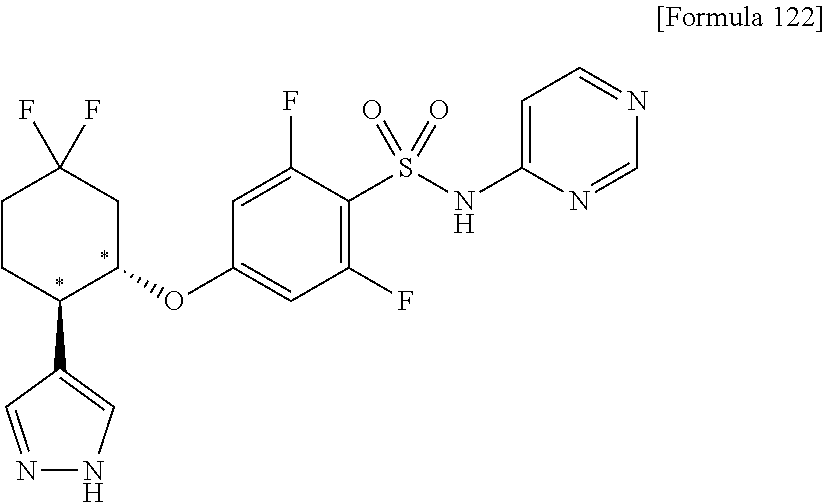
N1=CC(C2C(OC3=CC(F)=C(S(NC4=CC=NC=N4)(=O)=O)C(F)=C3)CC(F)(F)CC2)=CN1
